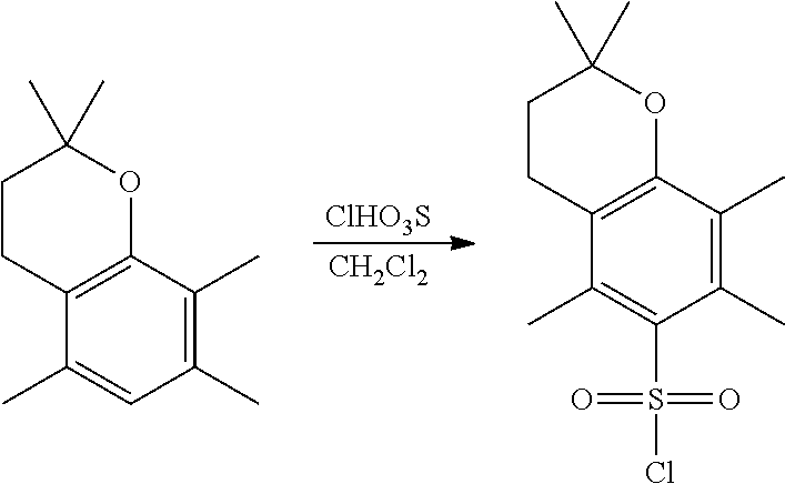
[ClHO3S].[CH2Cl2].C1(C)=C(C)C2=C(C(C)=C1)CCC(C)(C)O2.C1(C)=C(C)C2=C(C(C)=C1S(Cl)(=O)=O)CCC(C)(C)O2
